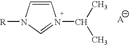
C1=CN([R])C=N1C(C)C
